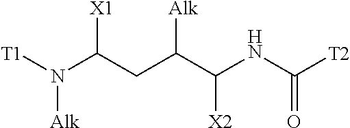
[T1]N(C(CC(C(NC([T2])=O)[X2])[Alk])[X1])[Alk]
